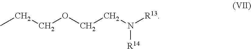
CCCOCCN([R14])[R13]
